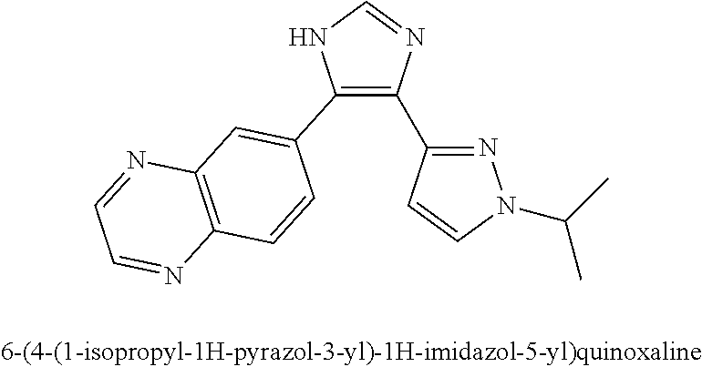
C1(C2=C(C3=NN(C(C)C)C=C3)N=CN2)=CC2=C(C=C1)N=CC=N2
